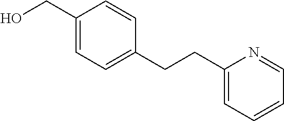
C1(CO)=CC=C(CCC2=CC=CC=N2)C=C1
